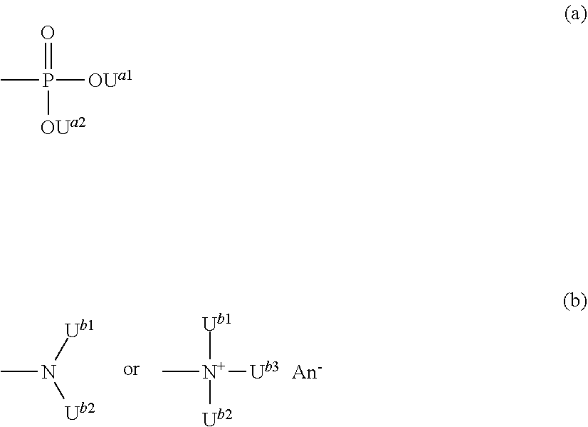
CN([Ub2])[Ub1].C[N+]([Ub2])([Ub1])[Ub3].[An-].CP([OUa1])(=O)[OUa2]
